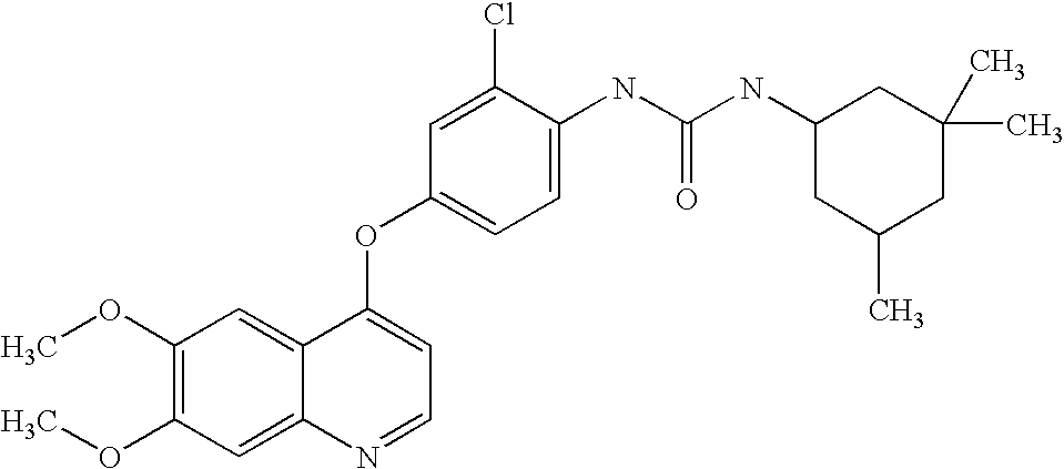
C1(Cl)=CC(OC2=CC=NC3=CC(OC)=C(OC)C=C23)=CC=C1NC(NC1CC(C)CC(C)(C)C1)=O
